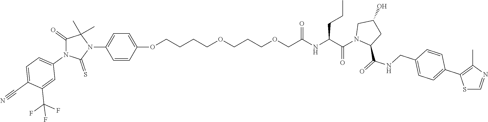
C1=CC(OCCCCOCCCOCC(NC(C(=O)N2C(C(NCC3=CC=C(C4=C(C)N=CS4)C=C3)=O)CC(O)C2)CCC)=O)=CC=C1N1C(C)(C)C(=O)N(C2=CC=C(C#N)C(C(F)(F)F)=C2)C1=S
